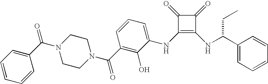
N1(C(=O)C2=CC=CC=C2)CCN(C(C2=C(O)C(NC3=C(NC(C4=CC=CC=C4)CC)C(=O)C3=O)=CC=C2)=O)CC1
